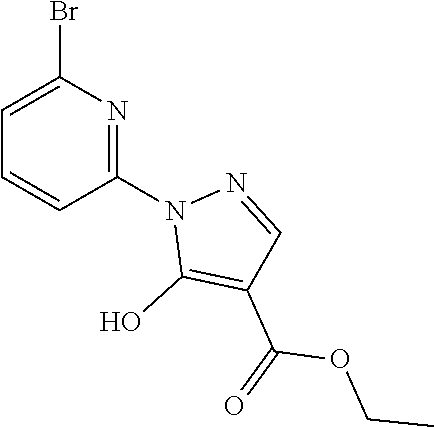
C1(N2C(O)=C(C(=O)OCC)C=N2)=NC(Br)=CC=C1
